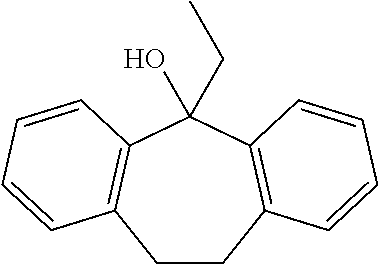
C1CC2=C(C(O)(CC)C3=C1C=CC=C3)C=CC=C2
